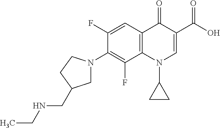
C12=C(C=C(F)C(N3CC(CNCC)CC3)=C1F)C(=O)C(C(=O)O)=CN2C1CC1
